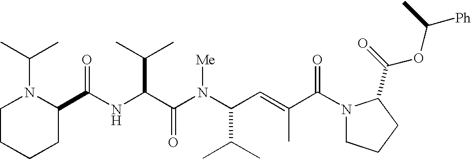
N(C(C(N(C(C(C)C)C=C(C)C(N1CCCC1C(=O)OC([Ph])C)=O)[Me])=O)C(C)C)C(=O)C1N(C(C)C)CCCC1
